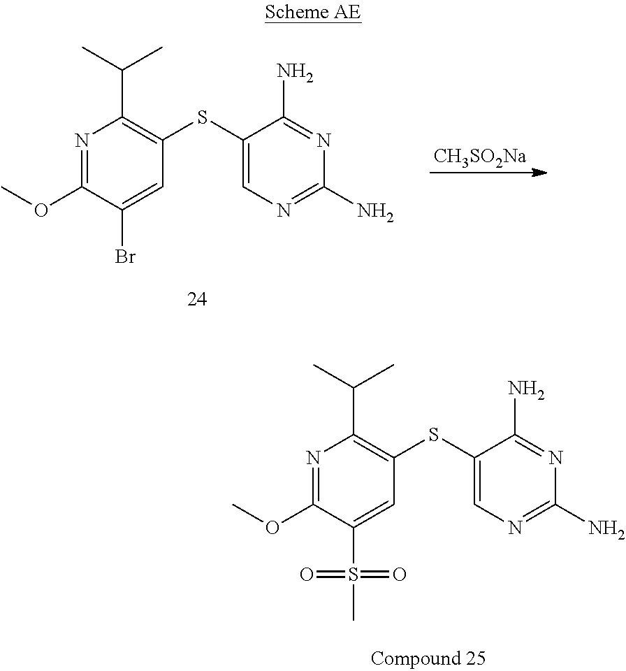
N1=C(OC)C(Br)=CC(SC2=CN=C(N)N=C2N)=C1C(C)C.[CH3SO2Na].N1=C(OC)C(S(C)(=O)=O)=CC(SC2=CN=C(N)N=C2N)=C1C(C)C
